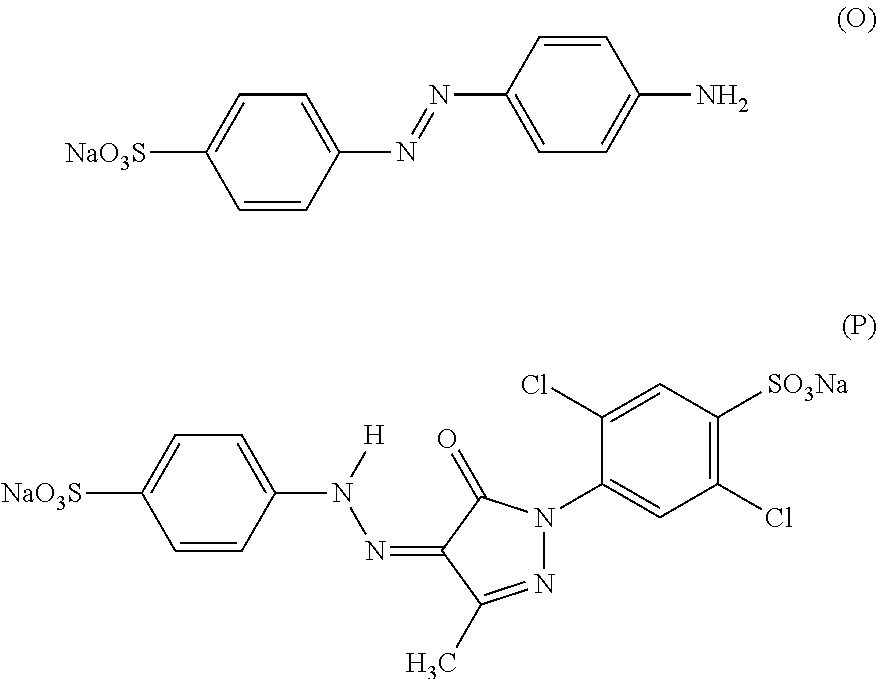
C1=CC(N=NC2=CC=C(N)C=C2)=CC=C1[NaO3S].C1=CC(N(N=C2C(=O)N(C3=CC(Cl)=C([SO3Na])C=C3Cl)N=C2C)[H])=CC=C1[NaO3S]
